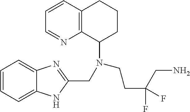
C1=CC2=C(N=C1)C(N(CC1=NC3=CC=CC=C3N1)CCC(CN)(F)F)CCC2
